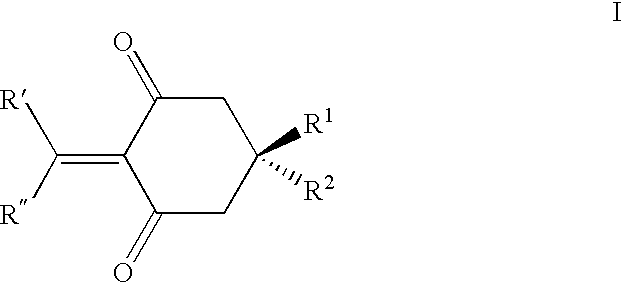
C1(=O)CC([R1])([R2])CC(=O)C1=C([R])[R]
